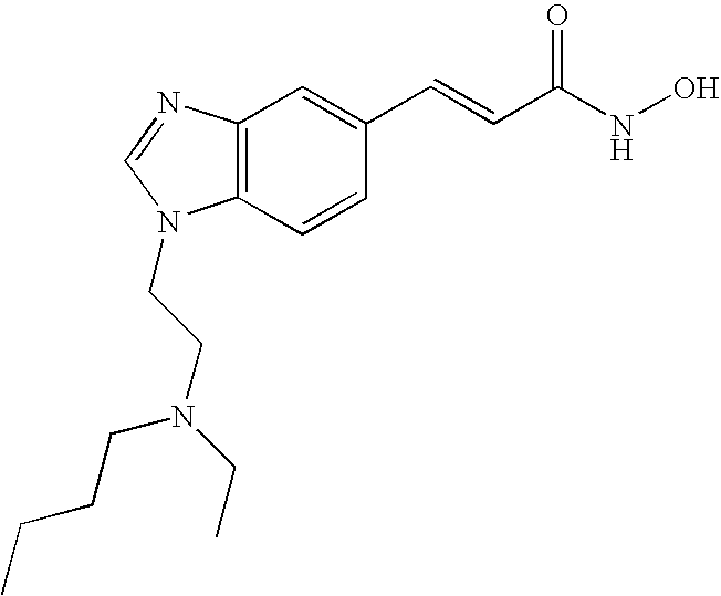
C12=C(C=CC(C=CC(NO)=O)=C1)N(CCN(CCCC)CC)C=N2
